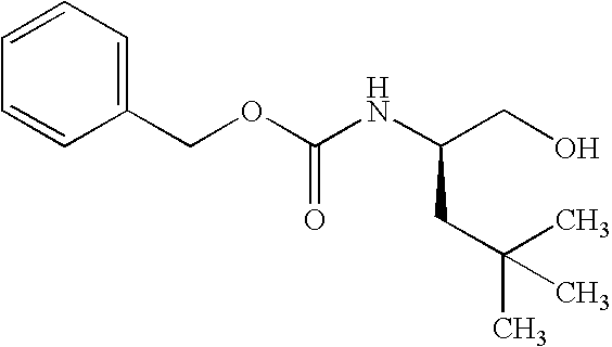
C1(COC(NC(CO)CC(C)(C)C)=O)=CC=CC=C1
